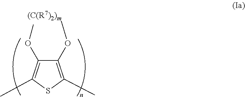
C1(O[(C(R7)2)m])=C(C)SC(C)=C1OC
